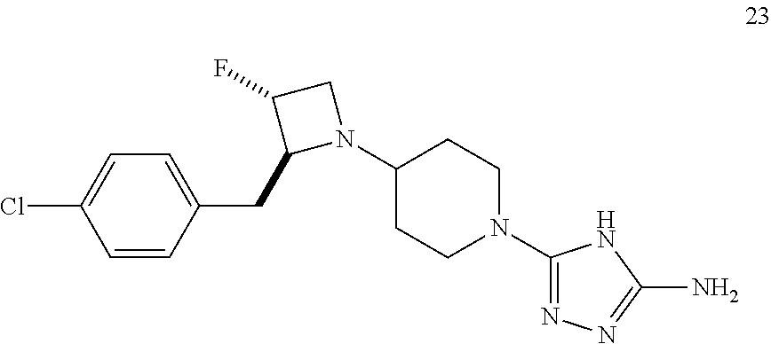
C1=CC(CC2N(C3CCN(C4=NN=C(N)N4)CC3)CC2F)=CC=C1Cl
